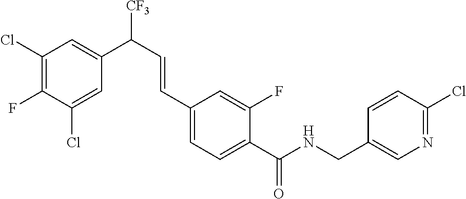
C1(Cl)=CC(C(C=CC2=CC=C(C(NCC3=CN=C(Cl)C=C3)=O)C(F)=C2)[CF3])=CC(Cl)=C1F
